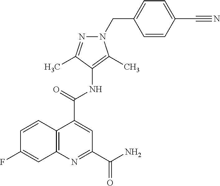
C12=C(N=C(C(N)=O)C=C1C(NC1=C(C)N(CC3=CC=C(C#N)C=C3)N=C1C)=O)C=C(F)C=C2
